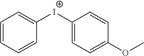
C1=CC=CC([I+]C2=CC=C(OC)C=C2)=C1
